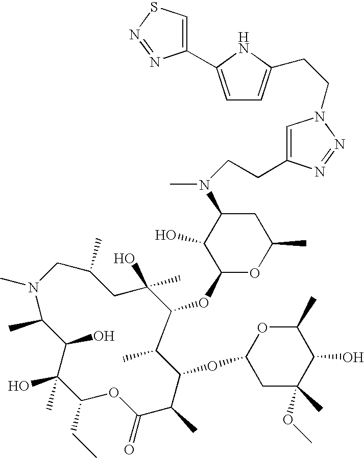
N1(C)CC(C)CC(O)(C)C(OC2OC(C)CC(N(C)CCC3=CN(CCC4=CC=C(C5=CSN=N5)N4)N=N3)C2O)C(C)C(OC2CC(C)(OC)C(O)C(C)O2)C(C)C(=O)OC(CC)C(O)(C)C(O)C1C
